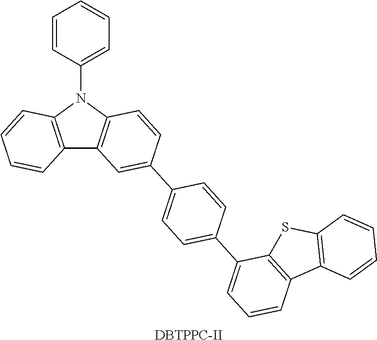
C12=C(N(C3=CC=CC=C3)C3=C1C=C(C1=CC=C(C4=CC=CC5=C4SC4=C5C=CC=C4)C=C1)C=C3)C=CC=C2.[DBTPPC-II]
